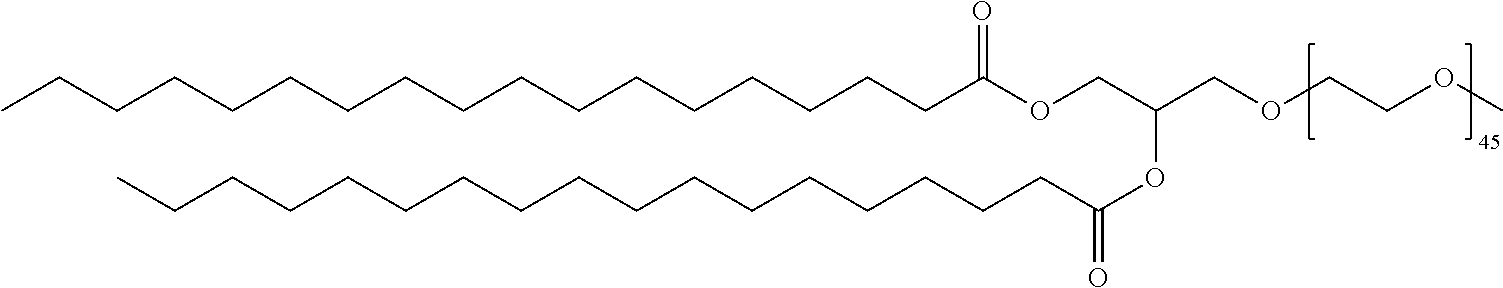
CCCCCCCCCCCCCCCCCC(OCC(COCCOC)OC(CCCCCCCCCCCCCCCCC)=O)=O
